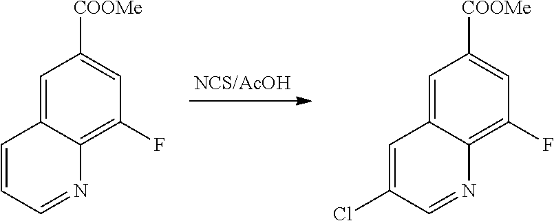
C1=C2C(=C(F)C=C1[COOMe])N=CC=C2.C1=C2C(=C(F)C=C1[COOMe])N=CC(Cl)=C2
